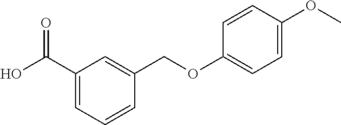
OC(C1=CC=CC(COC2=CC=C(OC)C=C2)=C1)=O
